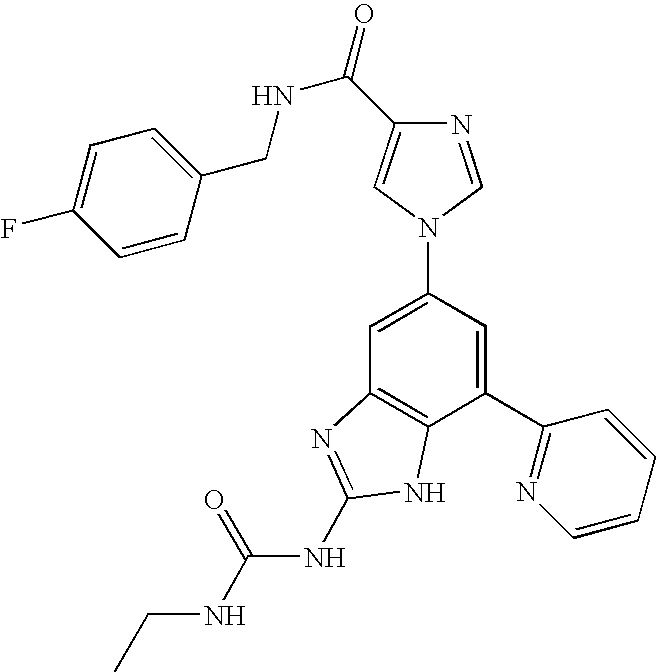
C1=C(N2C=NC(C(=O)NCC3=CC=C(F)C=C3)=C2)C=C(C2=NC=CC=C2)C2=C1N=C(NC(NCC)=O)N2
